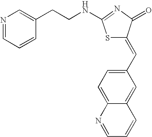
S1C(=CC2=CC=C3C(=C2)C=CC=N3)C(=O)N=C1NCCC1=CN=CC=C1
